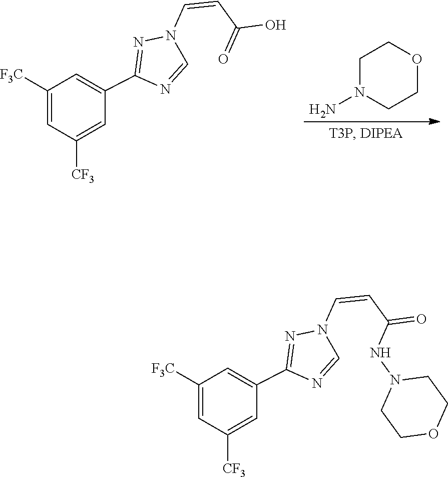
C1N(N)CCOC1.C1(C2=NN(C=CC(O)=O)C=N2)=CC([F3C])=CC([CF3])=C1.C1(C2=NN(C=CC(=O)NN3CCOCC3)C=N2)=CC([F3C])=CC([CF3])=C1
